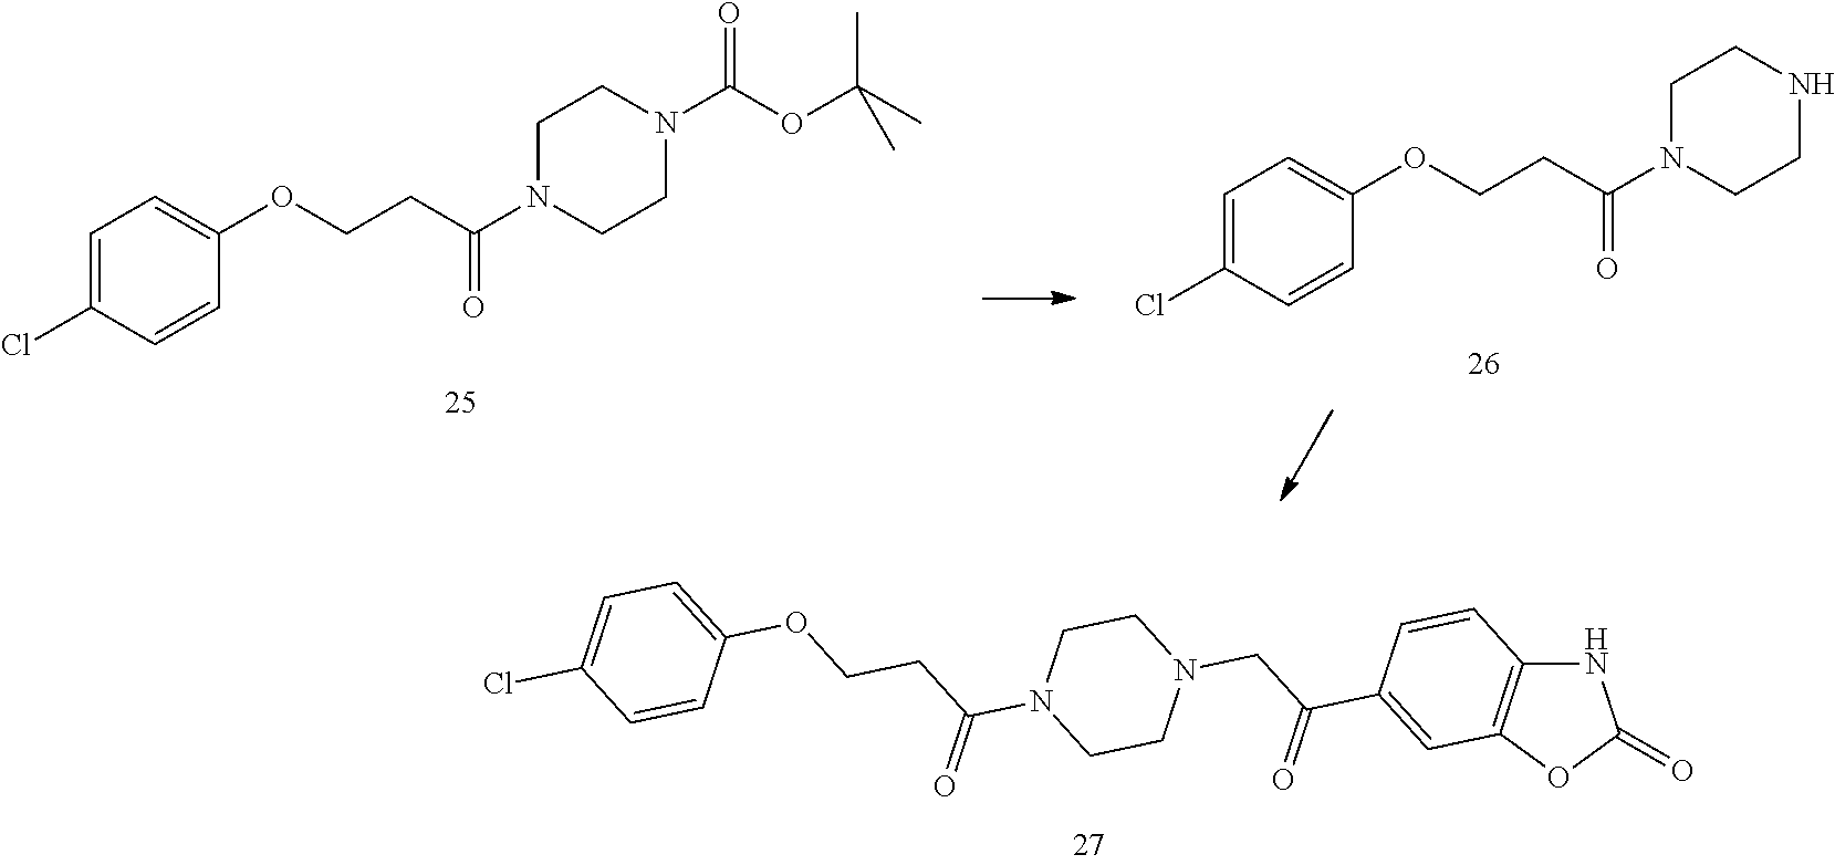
N1C2=C(OC1=O)C=C(C(CN1CCN(C(=O)CCOC3=CC=C(Cl)C=C3)CC1)=O)C=C2.C1=C(Cl)C=CC(OCCC(N2CCN(C(OC(C)(C)C)=O)CC2)=O)=C1.C1=C(Cl)C=CC(OCCC(N2CCNCC2)=O)=C1
